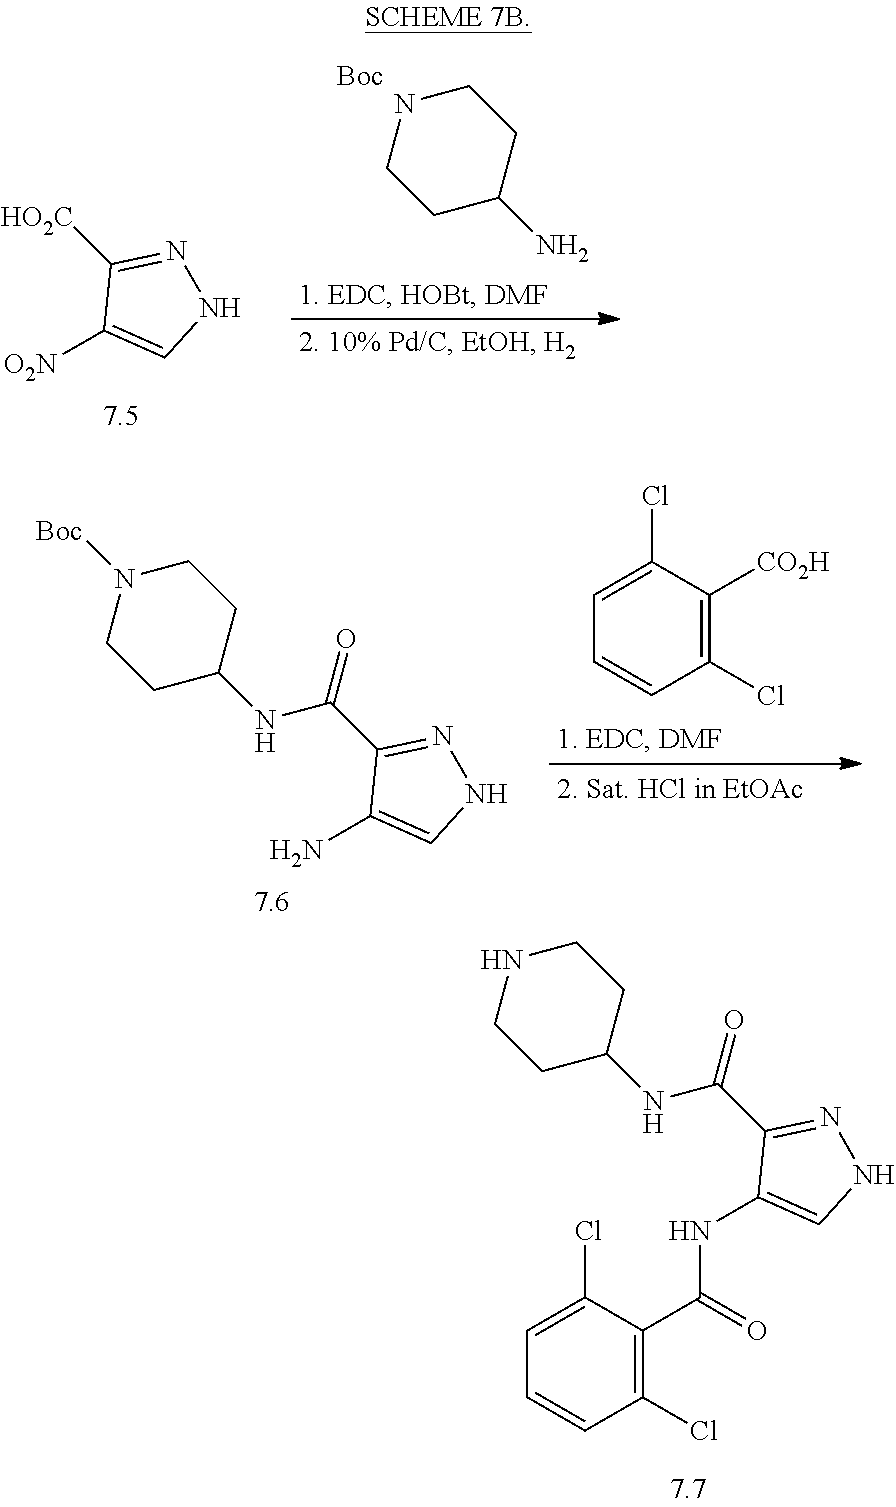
N(C1=CNN=C1C(NC1CCNCC1)=O)C(=O)C1=C(Cl)C=CC=C1Cl.[O2N]C1=CNN=C1[HO2C].N1CCC(N)CC1.[Boc].NC1=CNN=C1C(NC1CCN([Boc])CC1)=O.C1(Cl)=C([CO2H])C(Cl)=CC=C1
